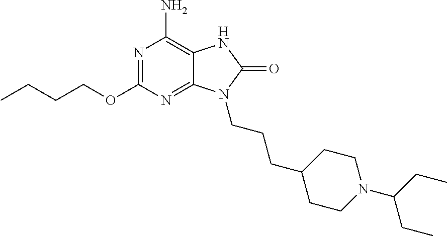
N1=C(OCCCC)N=C2C(=C1N)NC(=O)N2CCCC1CCN(C(CC)CC)CC1
